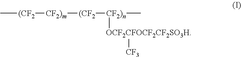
C[(CF2][CF2)m][(CF2][CF2)n](C)[OCF2CFOCF2CF2SO3H][CF3]
